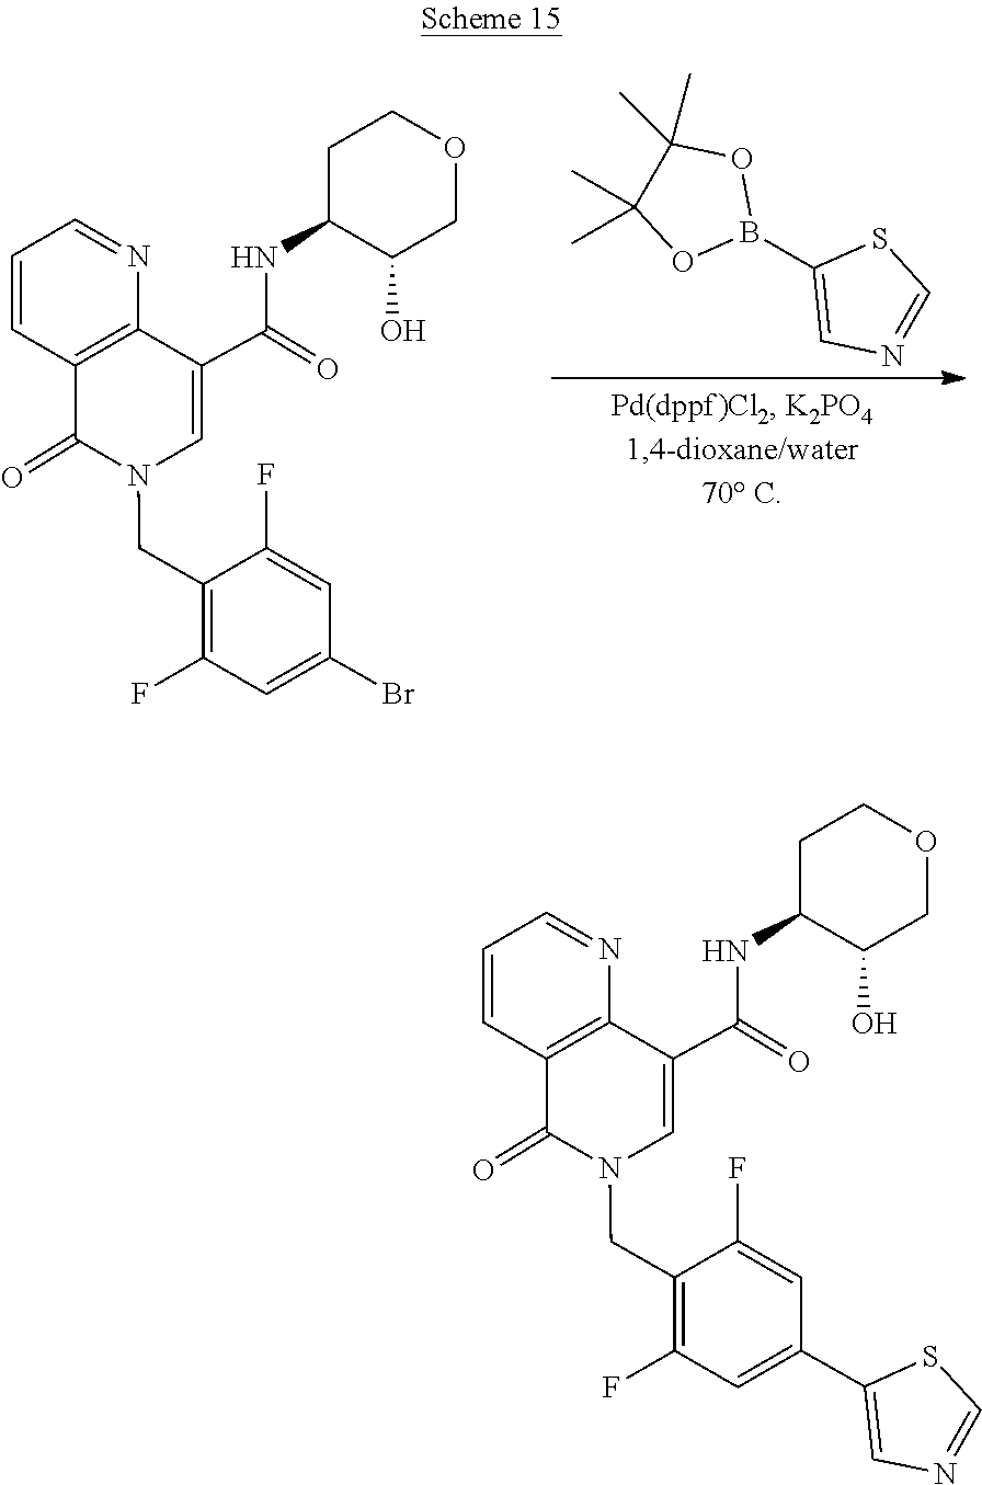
C1=C(C2=CN=CS2)C=C(F)C(CN2C=C(C(=O)NC3C(O)COCC3)C3=C(C=CC=N3)C2=O)=C1F.C1=C(Br)C=C(F)C(CN2C=C(C(=O)NC3C(O)COCC3)C3=C(C=CC=N3)C2=O)=C1F.B1(C2=CN=CS2)OC(C)(C)C(C)(C)O1
